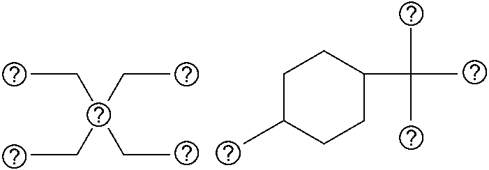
CCC(CC)(CC)CC.CC1CCC(C(C)(C)C)CC1
